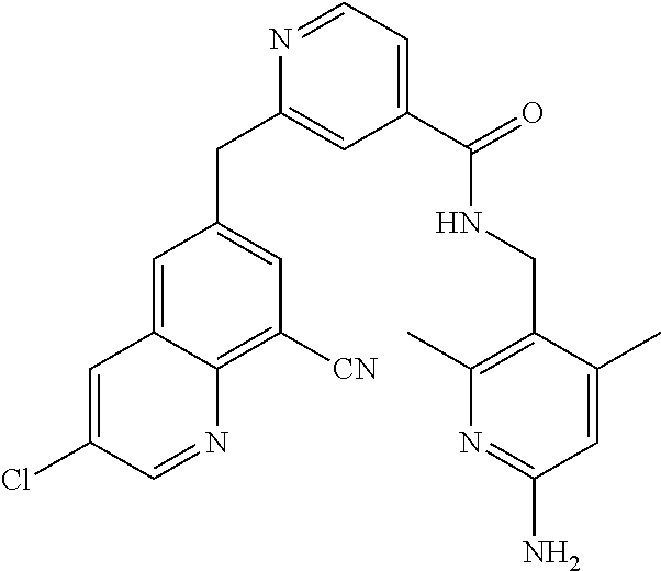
C1=C2C(=C([CN])C=C1CC1=CC(C(=O)NCC3=C(C)N=C(N)C=C3C)=CC=N1)N=CC(Cl)=C2
